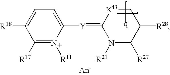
C1([Y]=C2N([R21])C([R27])C([R28])C[X43]2)=CC=C([R18])C([R17])=N1[R11]
